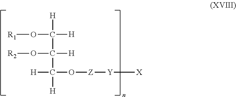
[H]C(C(C([H])(O[Z][Y][X])[H])(O[R2])[H])([H])O[R1]
